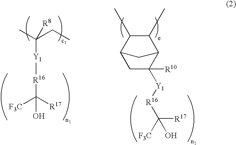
[Y1]([R16]C([F3C])([R17])O)C(C)(CC)[R8].C1C([R10])([Y1][R16]C([R17])([F3C])O)C2CC1C(C)C2C
